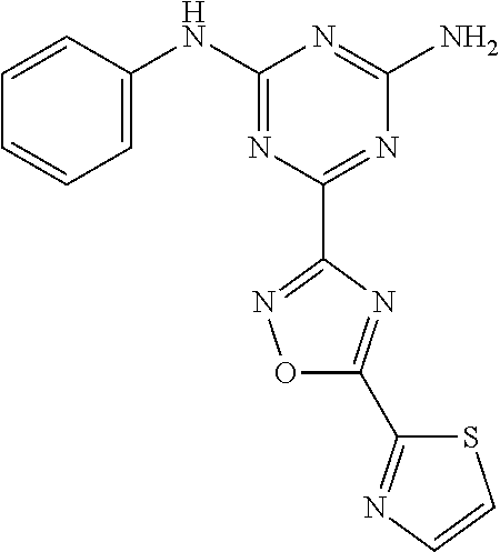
C1=CC(NC2=NC(C3=NOC(C4=NC=CS4)=N3)=NC(N)=N2)=CC=C1
